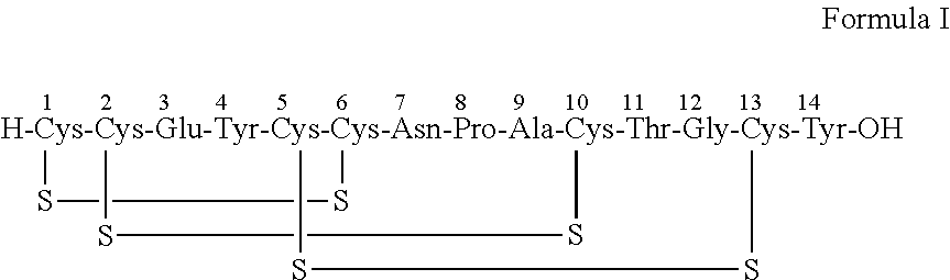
[H-Cys-Cys-Glu-Tyr-Cys-Cys-Asn-Pro-Ala-Cys-Thr-Gly-Cys-Tyr-OH]123(SS1)(SS2)SS3
